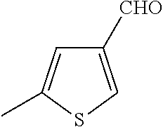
C1([CHO])=CSC(C)=C1
